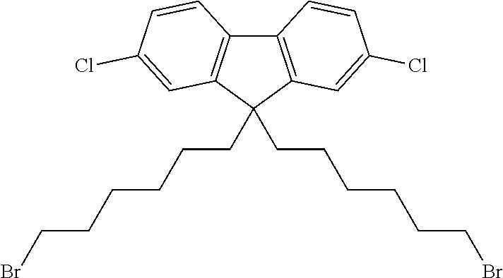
C12=C(C=C(Cl)C=C1)C(CCCCCCBr)(CCCCCCBr)C1=C2C=CC(Cl)=C1
